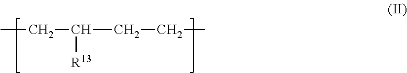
CCC([R13])CCC
